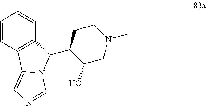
C1=CC2=C(C=C1)C(C1C(O)CN(C)CC1)N1C2=CN=C1
